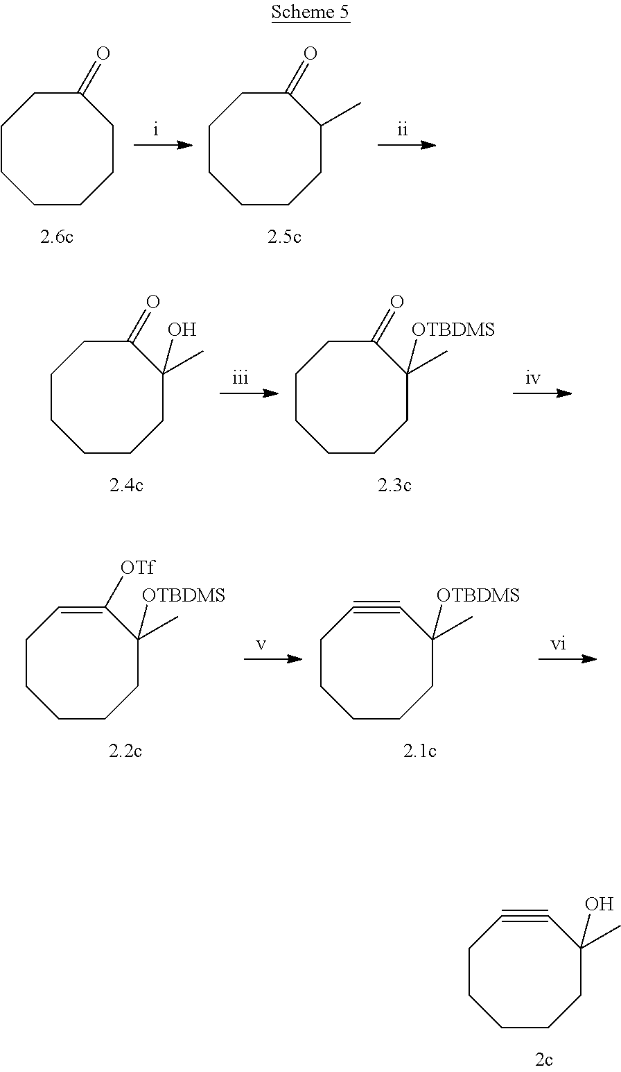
C1(=O)CCCCCCC1C.C1(=O)CCCCCCC1.C1(=O)CCCCCCC1(C)[OTBDMS].C1(=O)CCCCCCC1(C)O.C1#CCCCCCC1(C)[OTBDMS].C1([OTf])=CCCCCCC1(C)[OTBDMS].C1#CCCCCCC1(C)O
